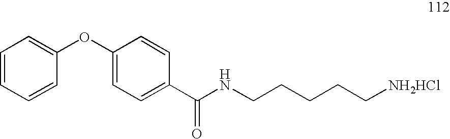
C1=CC=CC(OC2=CC=C(C(NCCCCC[NH2HCl])=O)C=C2)=C1
